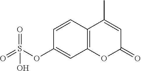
C12=C(C=CC(OS(=O)(=O)O)=C1)C(C)=CC(=O)O2
